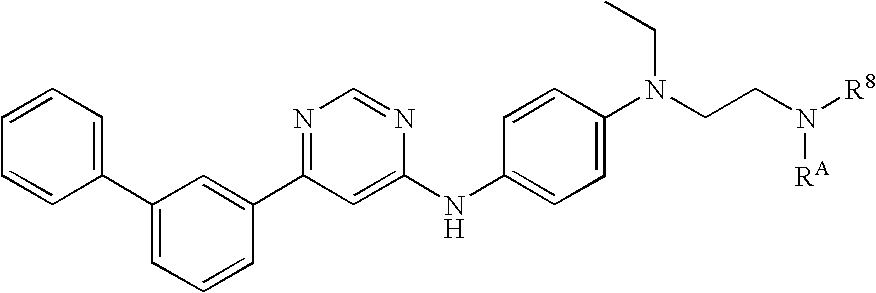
C1=CC=CC(C2=CC=CC(C3=NC=NC(NC4=CC=C(N(CCN([RA])[R8])CC)C=C4)=C3)=C2)=C1
